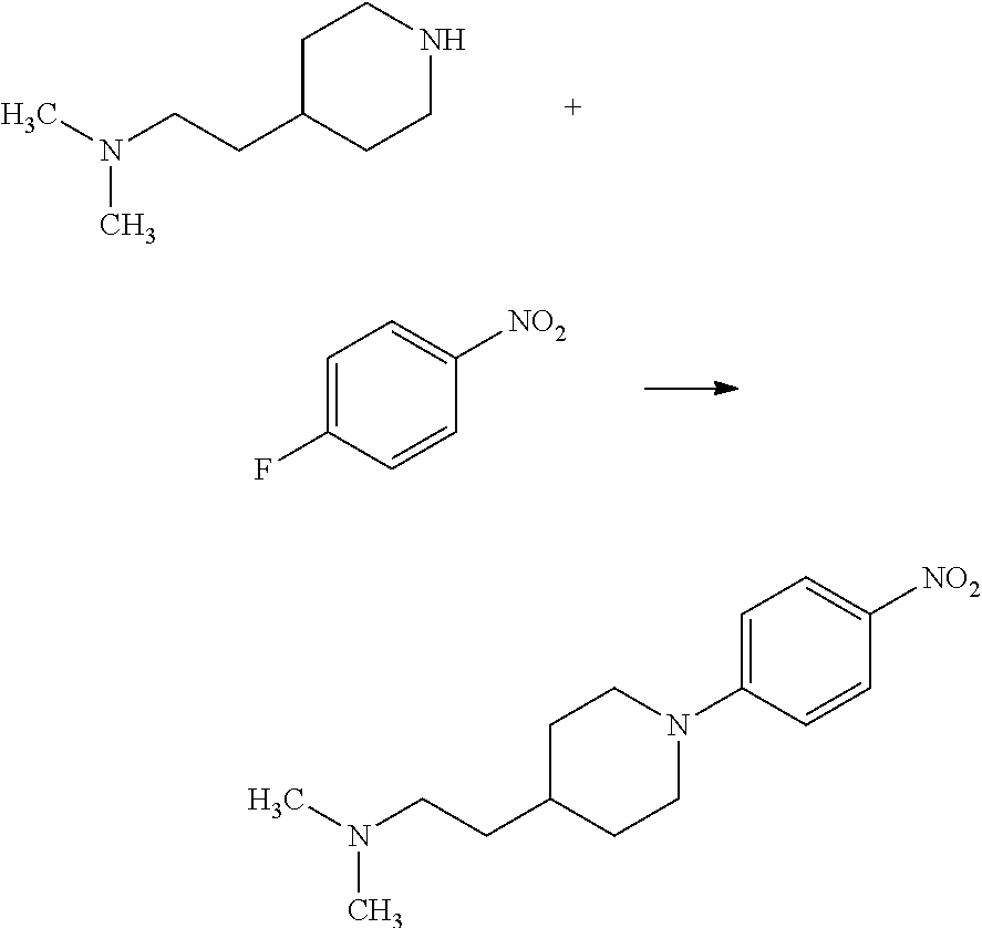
C1C(CCN(C)C)CCNC1.C1=C(F)C=CC([NO2])=C1.C1C(CCN(C)C)CCN(C2=CC=C([NO2])C=C2)C1
